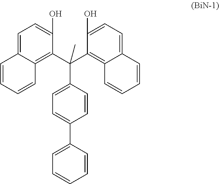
C1=C(C(C2=C3C(=CC=C2O)C=CC=C3)(C2=C3C(=CC=C2O)C=CC=C3)C)C=CC(C2=CC=CC=C2)=C1
